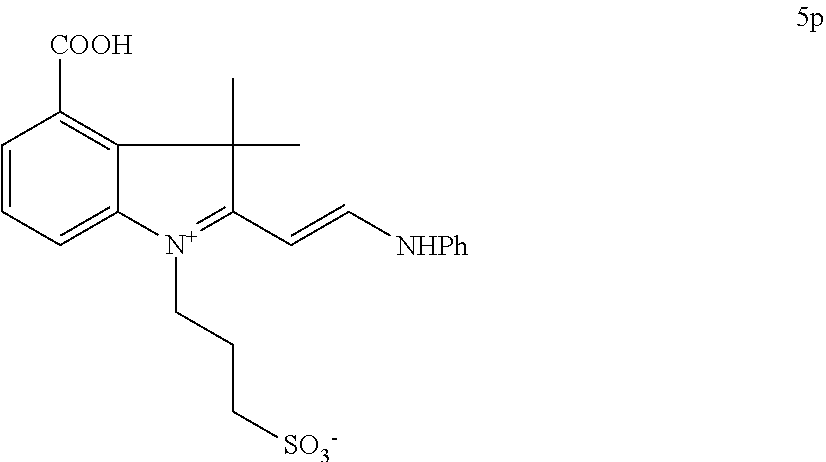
C1=CC=C2C(=C1[COOH])C(C)(C)C(C=C[NHPh])=[N+]2CCC[SO3-]
